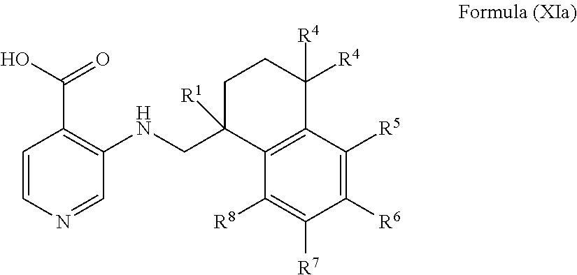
C1=CN=CC(NCC2([R1])C3=C(C([R4])([R4])CC2)C([R5])=C([R6])C([R7])=C3[R8])=C1C(=O)O
